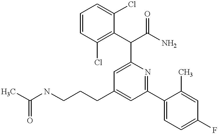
C(CC1=CC(C2=CC=C(F)C=C2C)=NC(C(C2=C(Cl)C=CC=C2Cl)C(N)=O)=C1)CNC(C)=O
